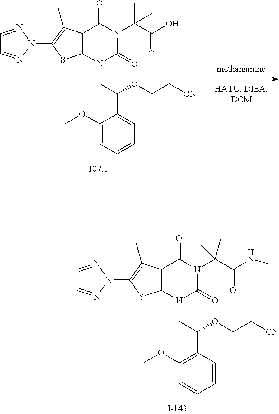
C12=C(N(CC(C3=C(OC)C=CC=C3)OCC[CN])C(=O)N(C(C(NC)=O)(C)C)C1=O)SC(N1N=CC=N1)=C2C.C12=C(N(CC(C3=CC=CC=C3OC)OCC[CN])C(=O)N(C(C(O)=O)(C)C)C1=O)SC(N1N=CC=N1)=C2C
